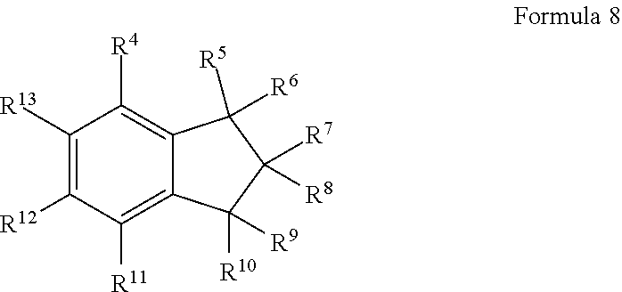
C12=C([R4])C([R13])=C([R12])C([R11])=C1C([R10])([R9])C([R7])([R8])C2([R5])[R6]
